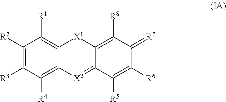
C1([R2])=C([R3])C([R4])=C2C(=C1[R1])[X1]C1=C([R8])C(=[R7])C([R6])=C([R5])c1[X2]2
